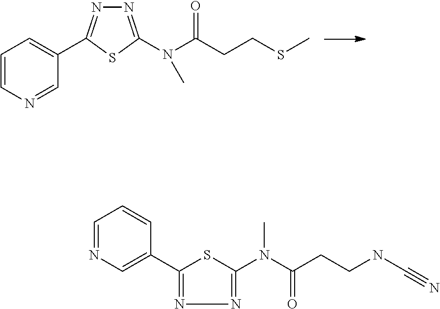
N1=C(N(C(CCSC)=O)C)SC(C2=CC=CN=C2)=N1.C1=NC=C(C2=NN=C(N(C(CCNC#N)=O)C)S2)C=C1
